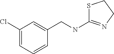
S1C(NCC2=CC(Cl)=CC=C2)=NCC1
